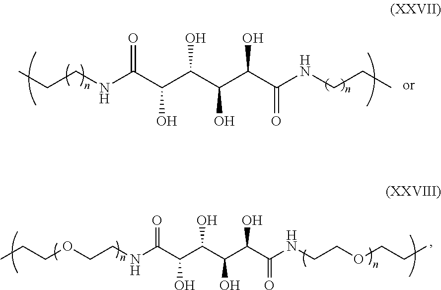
C(CNC(C(C(C(C(C(NCCC)=O)O)O)O)O)=O)C.C(CNC(C(C(C(C(C(NCCOCCC)=O)O)O)O)O)=O)OCCC
